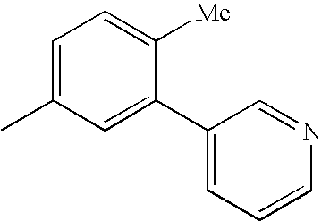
C1=C(C2=CC=CN=C2)C([Me])=CC=C1C
